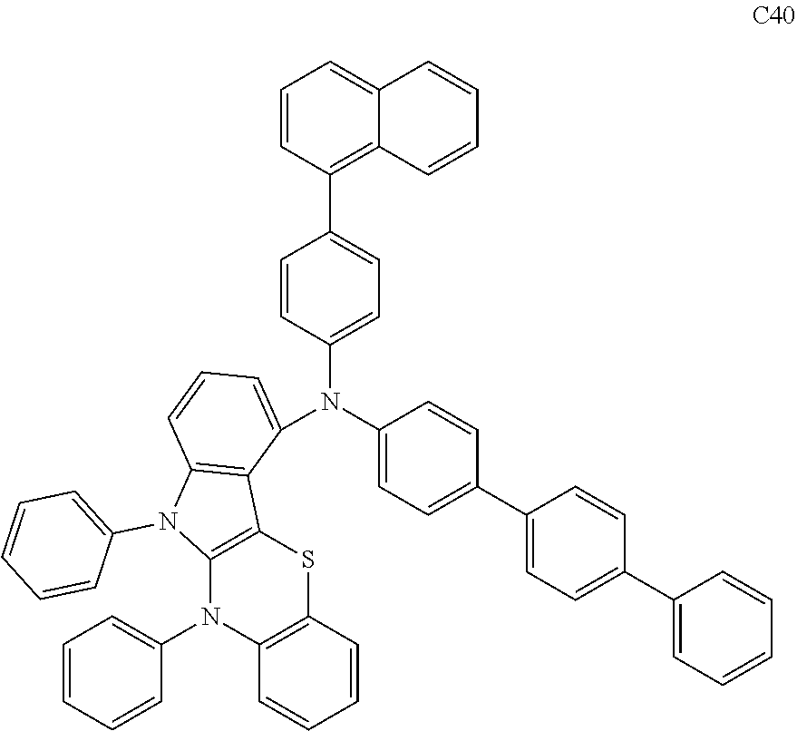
C1=CC(C2=CC=C(N(C3=CC=C(C4=CC=C(C5=CC=CC=C5)C=C4)C=C3)C3=CC=CC4=C3C3=C(N(C5=CC=CC=C5)C5=C(C=CC=C5)S3)N4C3=CC=CC=C3)C=C2)=C2C(=C1)C=CC=C2
